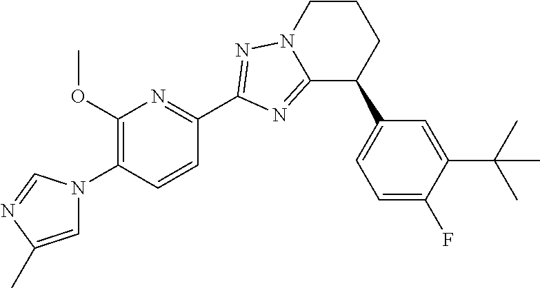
C12=NC(C3=NC(OC)=C(N4C=C(C)N=C4)C=C3)=NN1CCCC2C1=CC=C(F)C(C(C)(C)C)=C1
